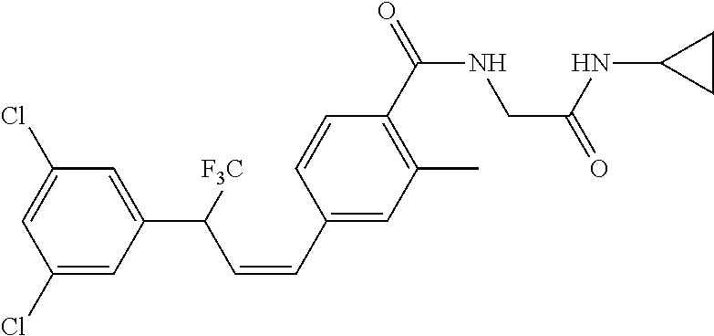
C1(Cl)=CC(C([F3C])C=CC2=CC(C)=C(C(=O)NCC(NC3CC3)=O)C=C2)=CC(Cl)=C1
